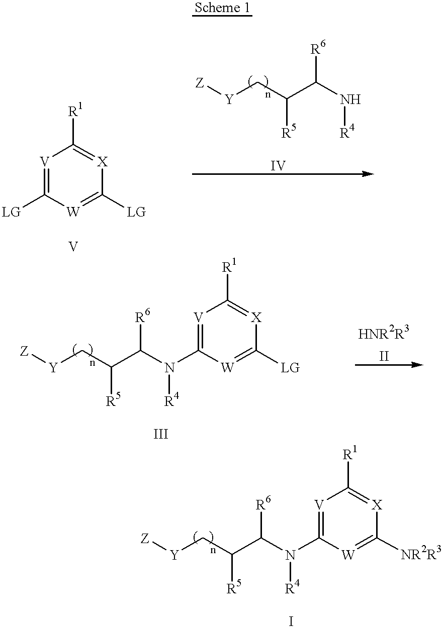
[V]1=C([LG])[W]=C([LG])[X]=C1[R1].[Z][Y]CC([R5])C([R6])N[R4].[V]1=C(N(C(C(C[Y][Z])[R5])[R6])[R4])[W]=C([LG])[X]=C1[R1].[V]1=C(N(C(C(C[Y][Z])[R5])[R6])[R4])[W]=C([NR2R3])[X]=C1[R1]
